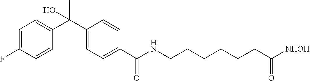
C1(F)=CC=C(C(C2=CC=C(C(NCCCCCCC([NHOH])=O)=O)C=C2)(C)O)C=C1
